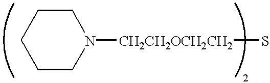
C1CN([CH2CH2OCH2CH2]S)CCC1
